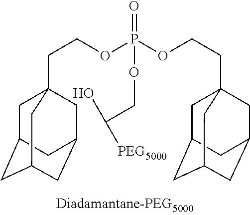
C1C2CC3CC(CC1(CCOP(OCCC14CC5CC(CC(C1)C5)C4)(=O)OCC([PEG5000])O)C3)C2
